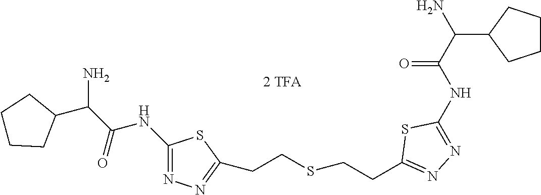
C1(CCSCCC2=NN=C(NC(C(N)C3CCCC3)=O)S2)=NN=C(NC(C(C2CCCC2)N)=O)S1
